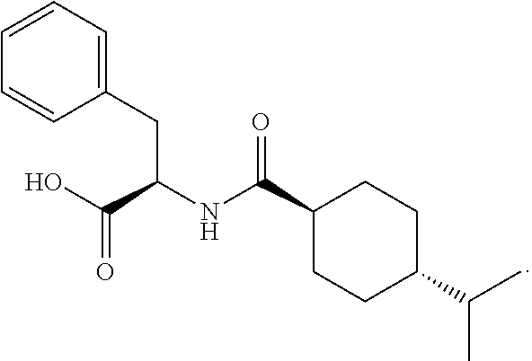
C1(C(NC(C(O)=O)CC2=CC=CC=C2)=O)CCC(C(C)C)CC1
